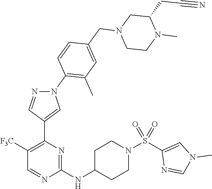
N(C1=NC(C2=CN(C3=C(C)C=C(CN4CCN(C)C(CC#N)C4)C=C3)N=C2)=C([F3C])C=N1)C1CCN(S(=O)(=O)C2=CN(C)C=N2)CC1
